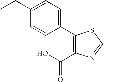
C1(C2=CC=C(CC)C=C2)=C(C(O)=O)N=C(C)S1
